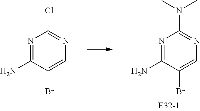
N1=C(N)C(Br)=CN=C1Cl.N1=C(N)C(Br)=CN=C1N(C)C
